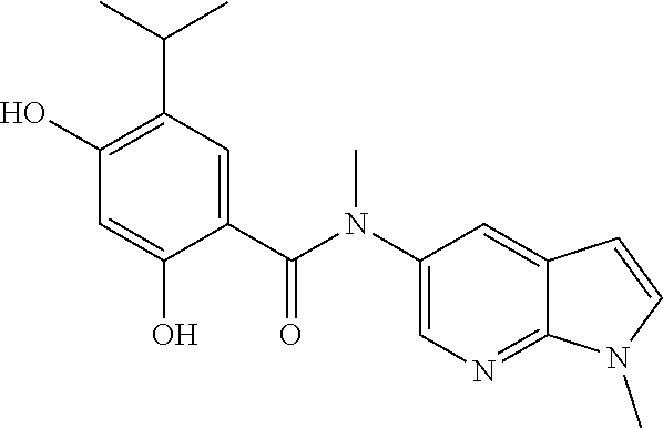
C1(N(C(C2=CC(C(C)C)=C(O)C=C2O)=O)C)=CN=C2C(=C1)C=CN2C
